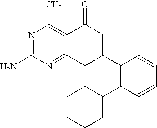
C12=NC(N)=NC(C)=C1C(=O)CC(C1=C(C3CCCCC3)C=CC=C1)C2
